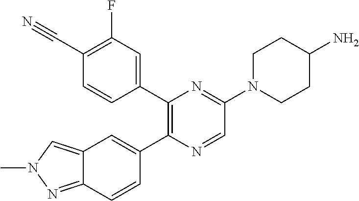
C1(C#N)=C(F)C=C(C2=C(C3=CC4=CN(C)N=C4C=C3)N=CC(N3CCC(N)CC3)=N2)C=C1
